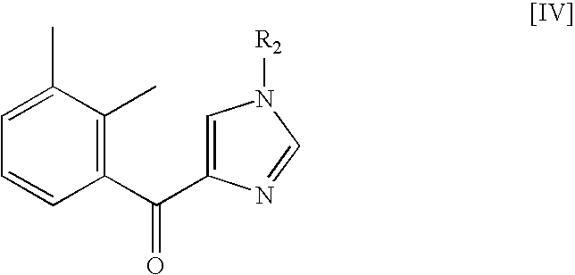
C1=C(C(C2=C(C)C(C)=CC=C2)=O)N=CN1[R2]
